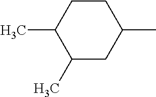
CC1CCC(C)C(C)C1
